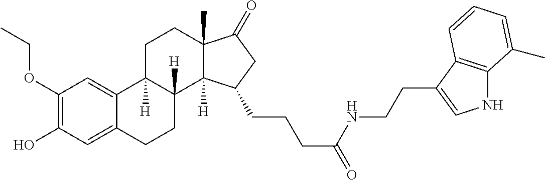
C1(OCC)=C(O)C=C2C(=C1)C1([H])C([H])(CC2)C2([H])C(C)(CC1)C(=O)CC2CCCC(NCCC1=CNC2=C1C=CC=C2C)=O
